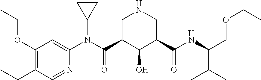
C1(CC)=C(OCC)C=C(N(C(C2C(O)C(C(NC(COCC)C(C)C)=O)CNC2)=O)C2CC2)N=C1
